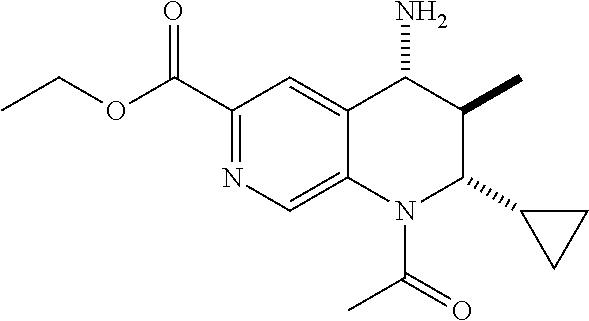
C(OC(C1=NC=C2C(=C1)C(N)C(C)C(C1CC1)N2C(=O)C)=O)C
